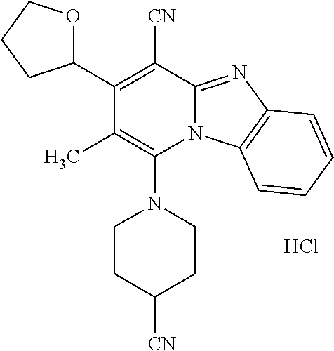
Cl.N1(C2=C(C)C(C3OCCC3)=C([CN])C3=NC4=C(N23)C=CC=C4)CCC([CN])CC1
